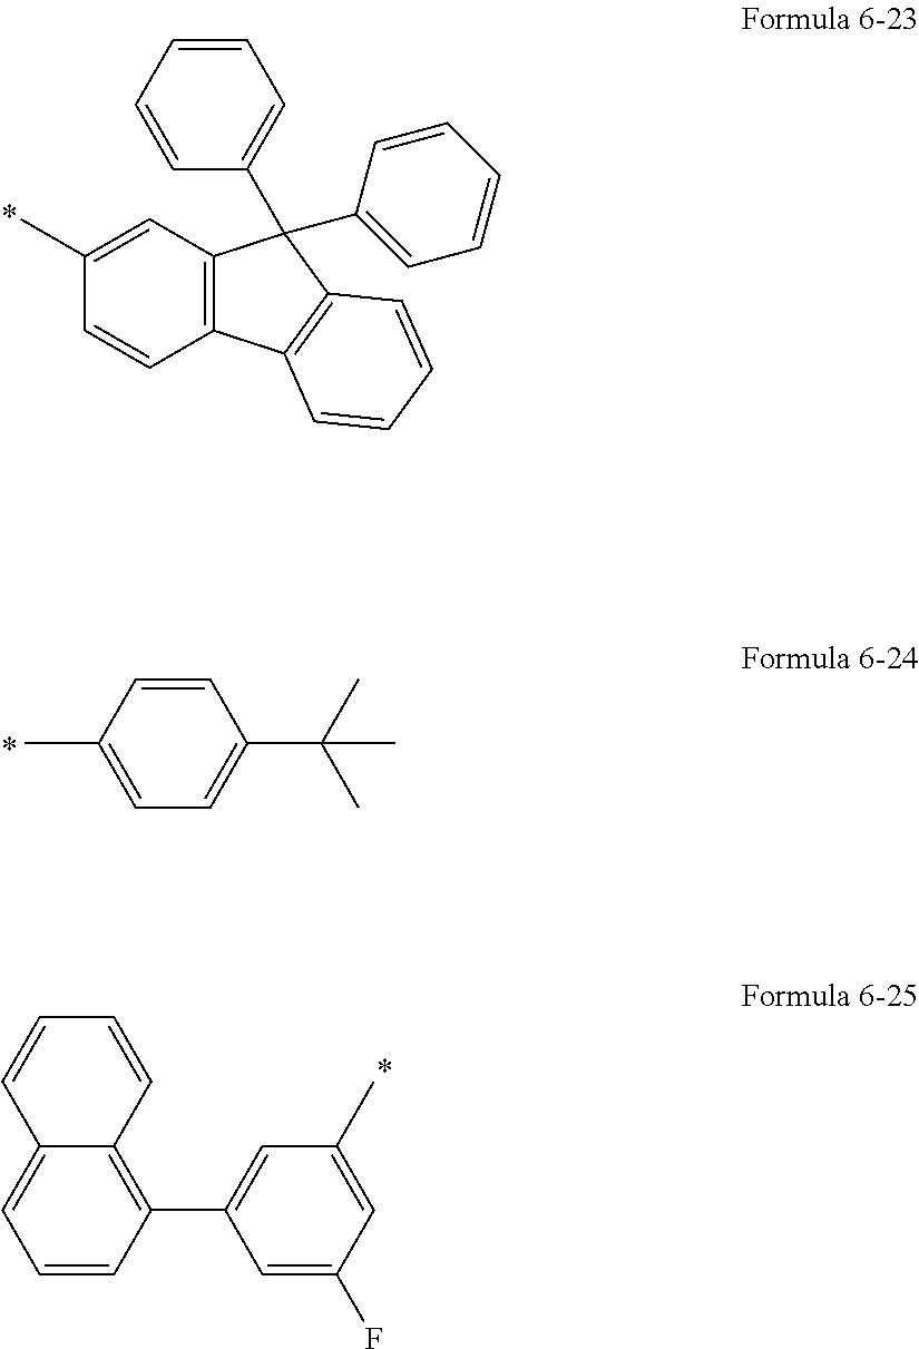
C1(C)=CC2=C(C=C1)C1=C(C2(C2=CC=CC=C2)C2=CC=CC=C2)C=CC=C1.C1=CC(C)=CC=C1C(C)(C)C.C1=CC(C2=CC(C)=CC(F)=C2)=C2C(=C1)C=CC=C2
